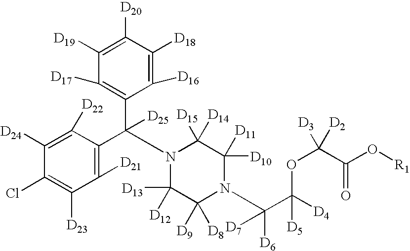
C1([D24])=C([D22])C(C(C2=C([D17])C([D19])=C([D20])C([D18])=C2[D16])([D25])N2C([D13])([D12])C([D9])([D8])N(C(C([D4])(OC([D2])([D3])C(O[R1])=O)[D5])([D6])[D7])C([D10])([D11])C2([D15])[D14])=C([D21])C([D23])=C1Cl
